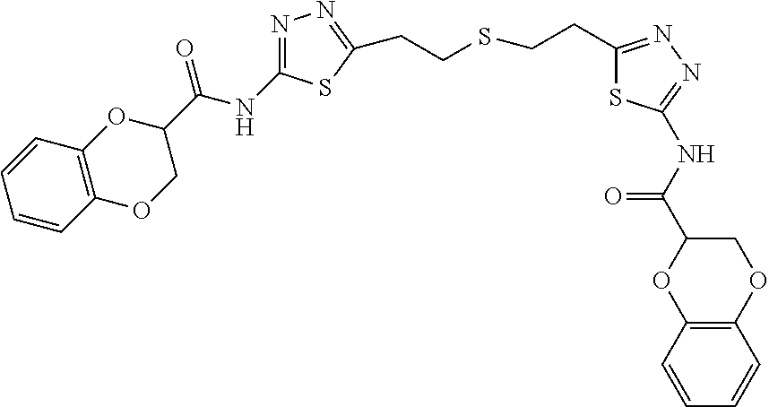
N1=C(NC(C2OC3=C(OC2)C=CC=C3)=O)SC(CCSCCC2=NN=C(NC(C3OC4=C(OC3)C=CC=C4)=O)S2)=N1
